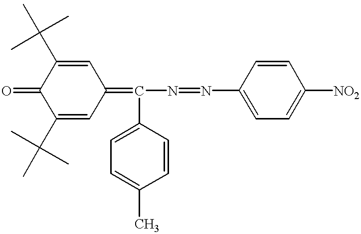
C1(C(C)(C)C)=CC(=C(N=NC2=CC=C([NO2])C=C2)C2=CC=C(C)C=C2)C=C(C(C)(C)C)C1=O
